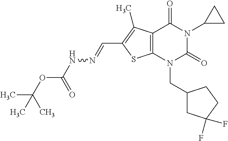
C12=C(N(CC3CC(F)(F)CC3)C(=O)N(C3CC3)C1=O)SC(C=NNC(OC(C)(C)C)=O)=C2C
